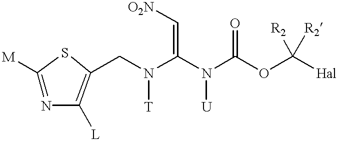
C(N(C(N(C(OC([Hal])([R2])[R2])=O)[U])=C[O2N])[T])C1=C([L])N=C([M])S1
